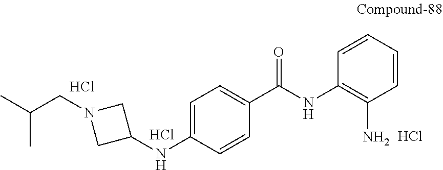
C1C(NC2=CC=C(C(=O)NC3=C(N)C=CC=C3)C=C2)CN1CC(C)C.Cl.Cl.Cl
